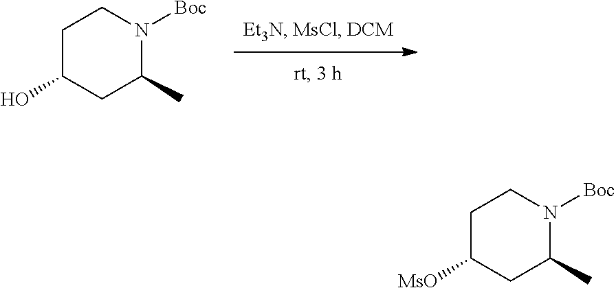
C1C(O)CC(C)N([Boc])C1.C1C([MsO])CC(C)N([Boc])C1
